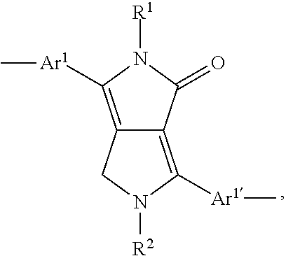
C12=C([Ar1]C)N([R1])C(=O)C1=C([Ar1]C)N([R2])C2
